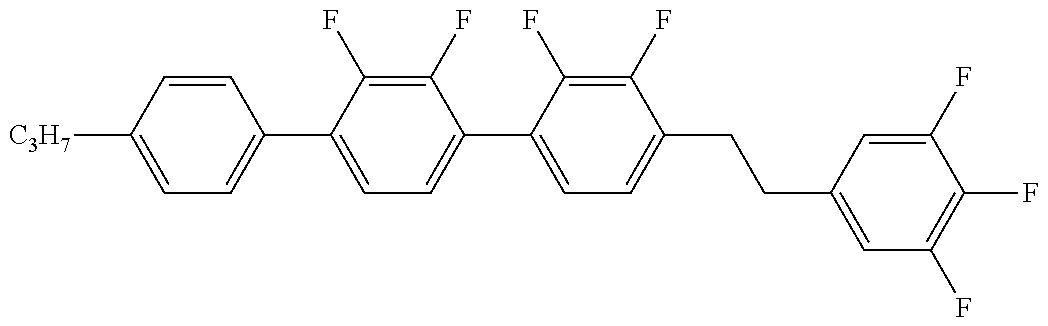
C1=C([C3H7])C=CC(C2=CC=C(C3=CC=C(CCC4=CC(F)=C(F)C(F)=C4)C(F)=C3F)C(F)=C2F)=C1
